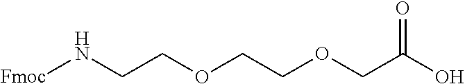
[Fmoc]NCCOCCOCC(O)=O
